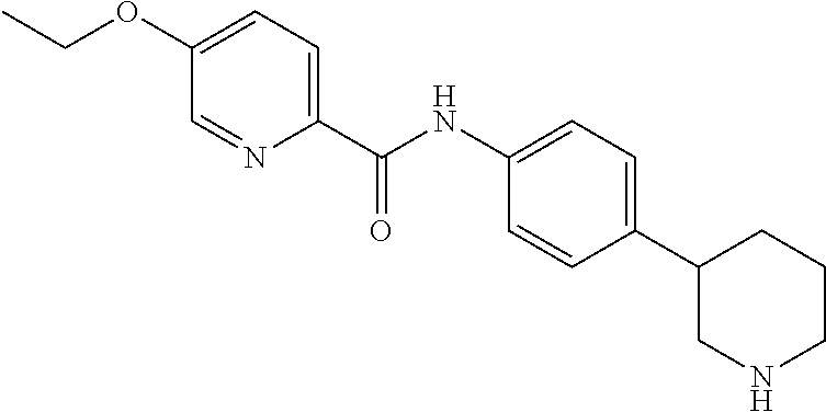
C1(C2=CC=C(NC(C3=CC=C(OCC)C=N3)=O)C=C2)CNCCC1
